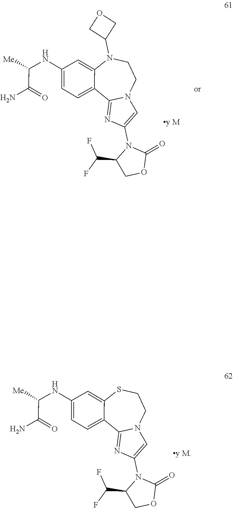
C1(=O)OCC(C(F)F)N1C1=CN2C(=N1)C1=CC=C(NC(C(N)=O)[Me])C=C1SCC2.C1(=O)OCC(C(F)F)N1C1=CN2C(=N1)C1=CC=C(NC(C(N)=O)[Me])C=C1N(C1COC1)CC2
